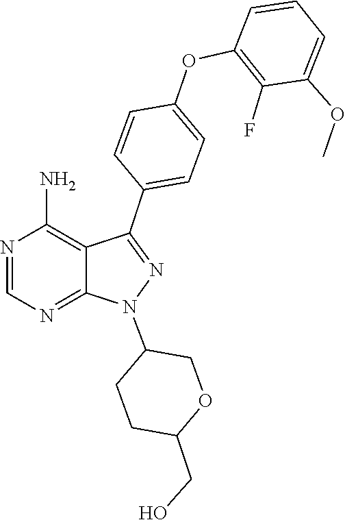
C1(CO)CCC(N2N=C(C3=CC=C(OC4=C(F)C(OC)=CC=C4)C=C3)C3=C(N)N=CN=C23)CO1
